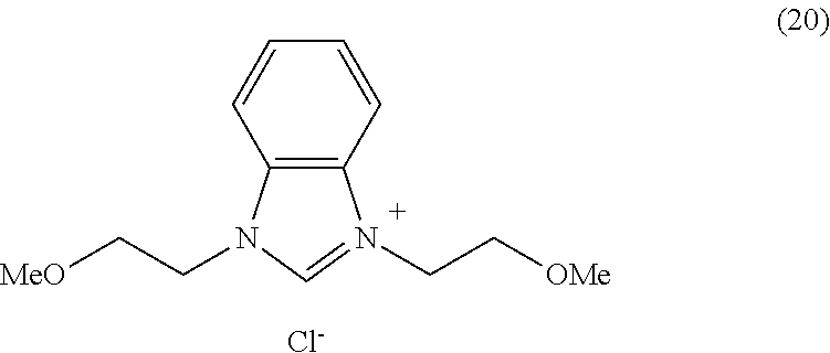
C12=C(C=CC=C1)N(CC[OMe])=CN2CC[MeO].[Cl-]
